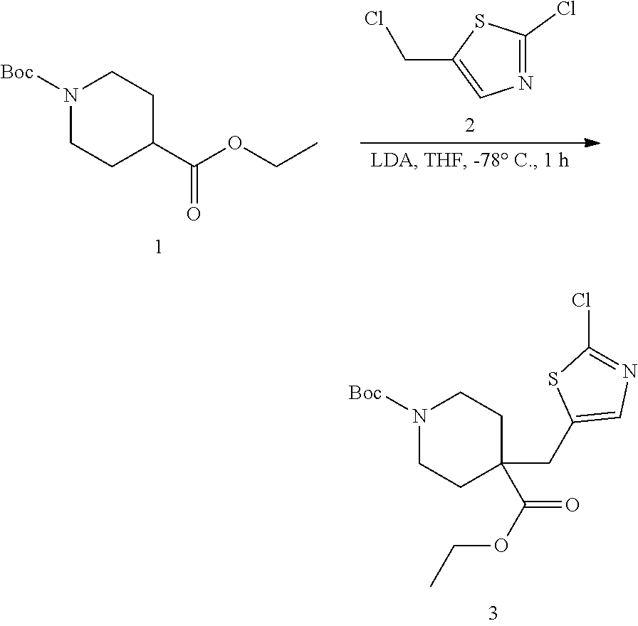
N1=C(Cl)SC(CCl)=C1.N1([Boc])CCC(C(OCC)=O)CC1.N1([Boc])CCC(CC2=CN=C(Cl)S2)(C(=O)OCC)CC1
